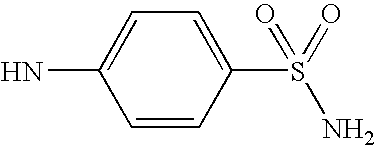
C1=CC(S(=O)(N)=O)=CC=C1N
